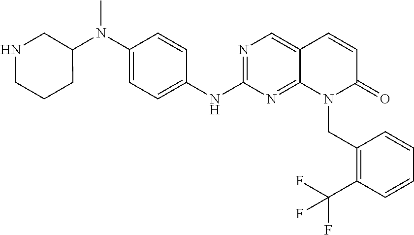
N1=C(NC2=CC=C(N(C3CNCCC3)C)C=C2)N=C2C(=C1)C=CC(=O)N2CC1=C(C(F)(F)F)C=CC=C1
